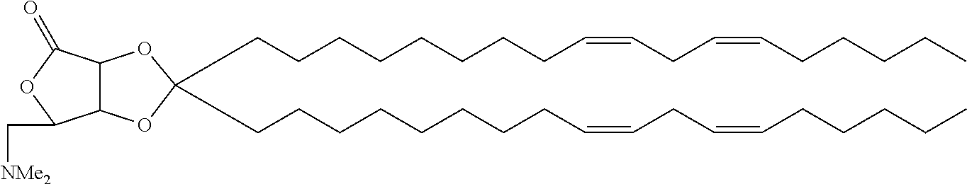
C(CCCCCCCC=CCC=CCCCCC)C1(CCCCCCCCC=CCC=CCCCCC)OC2C(O1)C(=O)OC2C[NMe2]
